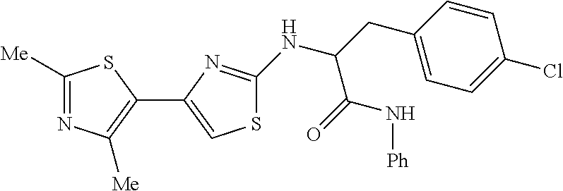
C1([Me])=NC([Me])=C(C2=CSC(NC(C(=O)N[Ph])CC3=CC=C(Cl)C=C3)=N2)S1
